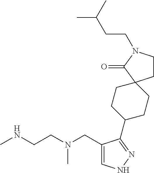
CNCCN(CC1=CNN=C1C1CCC2(CC1)CCN(CCC(C)C)C2=O)C
